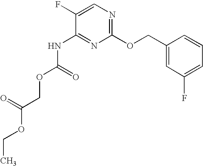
C1(F)=CN=C(OCC2=CC(F)=CC=C2)N=C1NC(OCC(OCC)=O)=O
